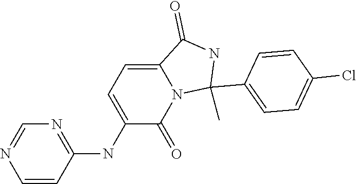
N1=C(NC2=CC=C3N(C2=O)C(C)(C2=CC=C(Cl)C=C2)NC3=O)C=CN=C1
